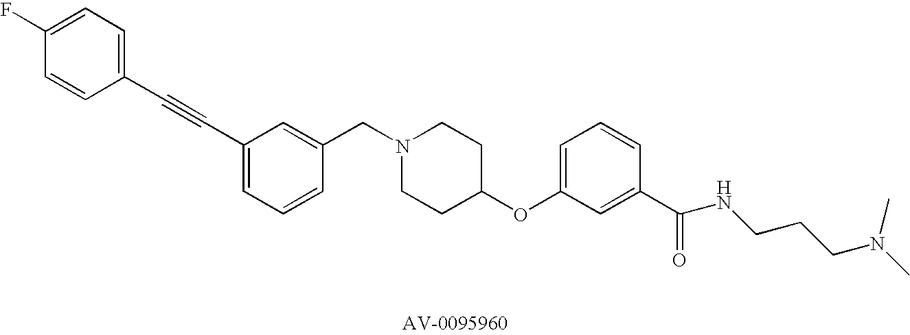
C1(CN2CCC(OC3=CC=CC(C(NCCCN(C)C)=O)=C3)CC2)=CC(C#CC2=CC=C(F)C=C2)=CC=C1
